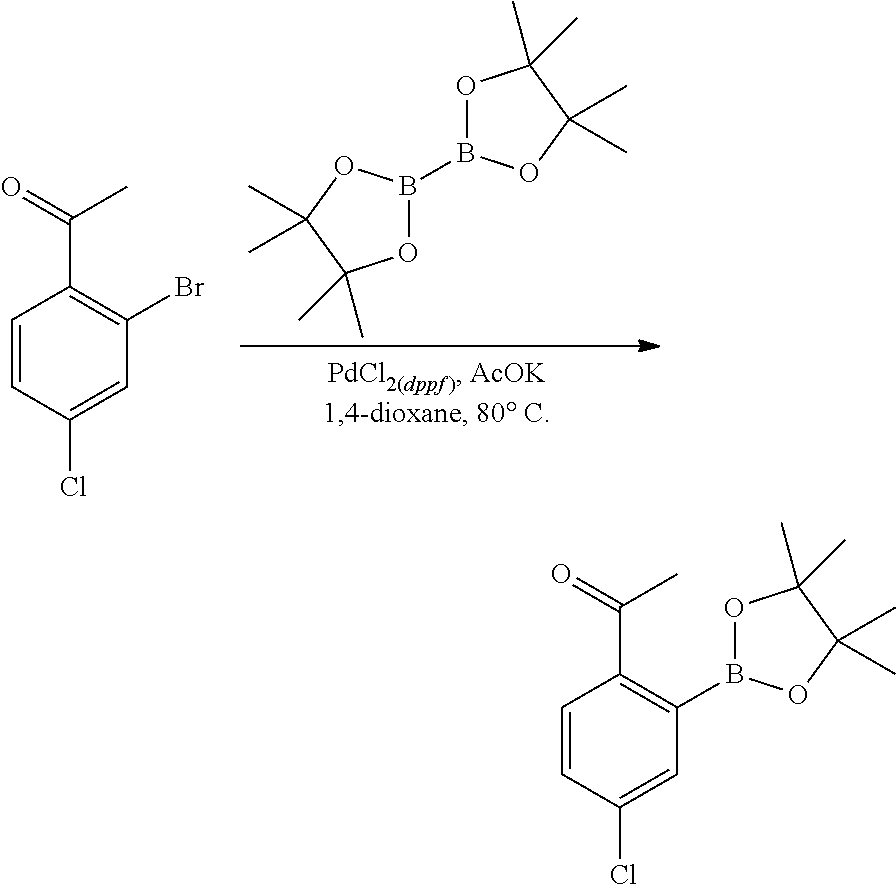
O1B(B2OC(C)(C)C(C)(C)O2)OC(C)(C)C1(C)C.C1=CC(Cl)=CC(Br)=C1C(=O)C.C1=CC(Cl)=CC(B2OC(C)(C)C(C)(C)O2)=C1C(=O)C
